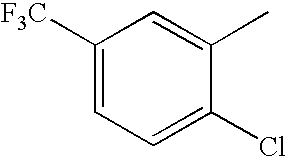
C1([F3C])=CC=C(Cl)C(C)=C1
